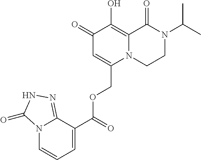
N1(C(C)C)CCN2C(=C(O)C(=O)C=C2COC(C2=CC=CN3C2=NNC3=O)=O)C1=O
